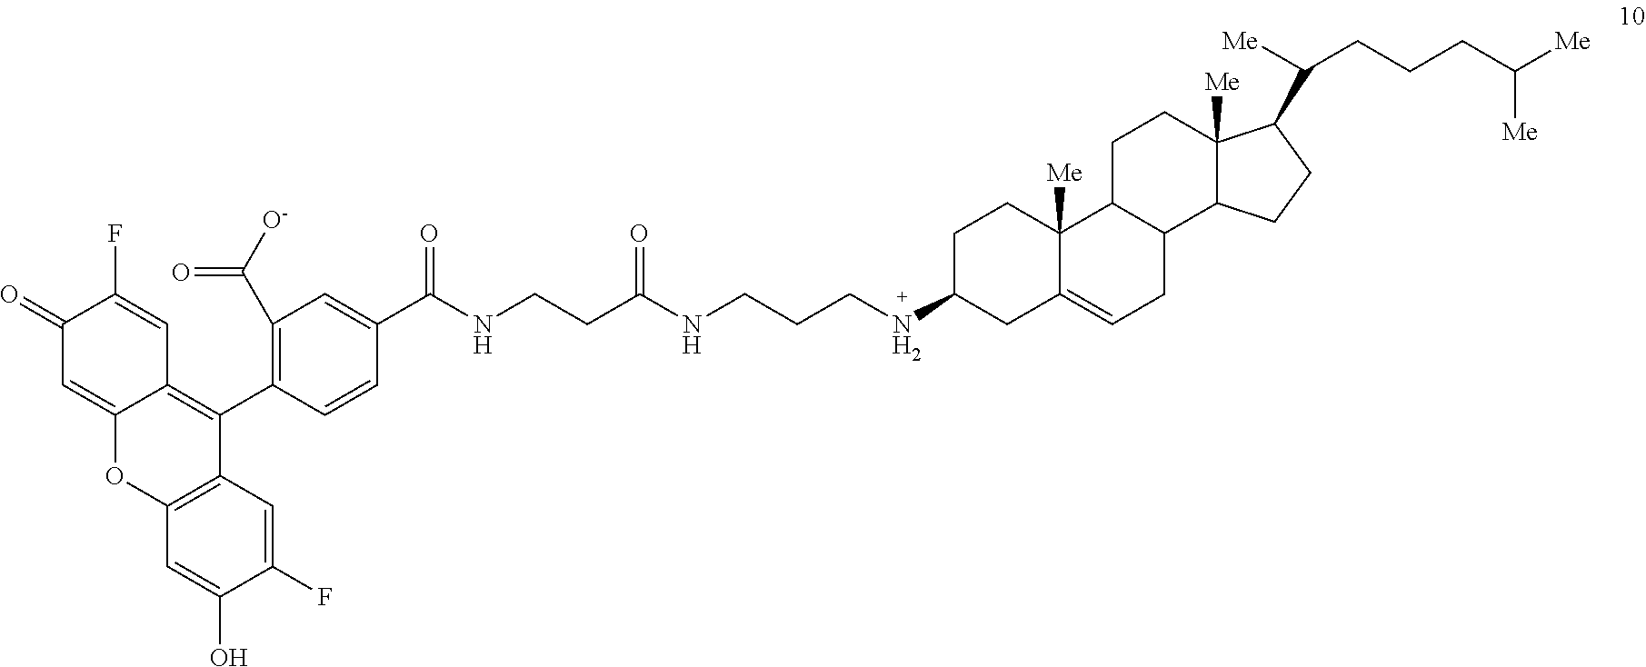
C1(C(NCCC(=O)NCCCNC2CC3=CCC4C(C3([Me])CC2)CCC2([Me])C4CCC2C([Me])CCCC([Me])[Me])=O)=CC(C(=O)[O-])=C(C2=C3C(=CC(=O)C(F)=C3)OC3=C2C=C(F)C(O)=C3)C=C1
